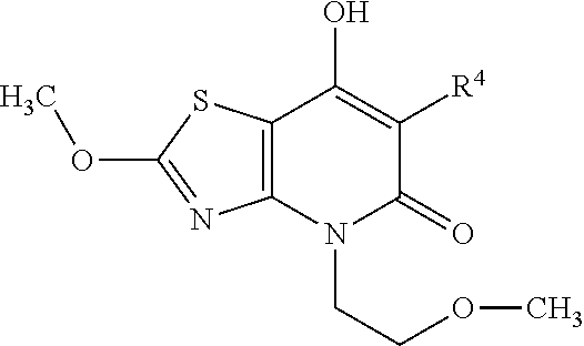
C12=C(N(CCOC)C(=O)C([R4])=C1O)N=C(OC)S2
